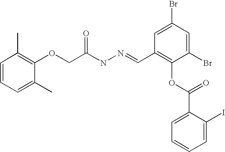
C1=CC=C(C)C(OCC(NN=CC2=C(OC(=O)C3=CC=CC=C3I)C(Br)=CC(Br)=C2)=O)=C1C
